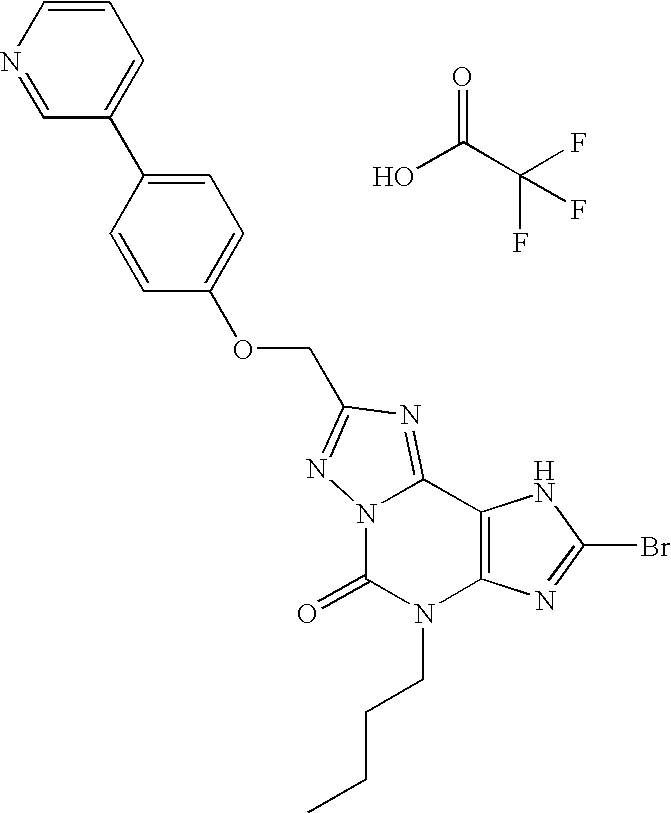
N12C(=NC(COC3=CC=C(C4=CC=CN=C4)C=C3)=N1)C1=C(N(CCCC)C2=O)N=C(Br)N1.OC(C(F)(F)F)=O
